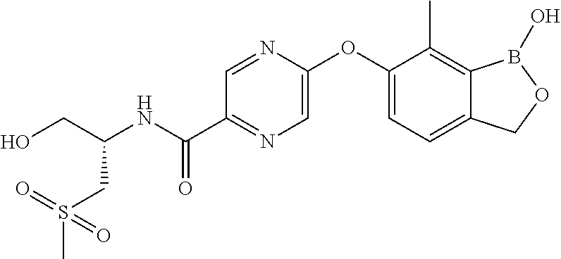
C1(OC2=CN=C(C(NC(CO)CS(C)(=O)=O)=O)C=N2)=CC=C2C(=C1C)B(O)OC2
